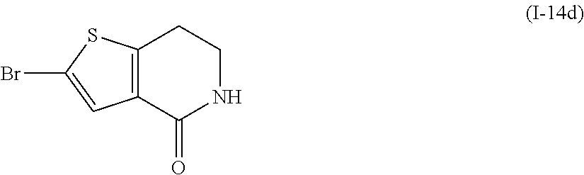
C12=C(SC(Br)=C1)CCNC2=O
